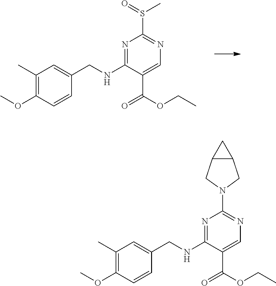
N1=C(NCC2=CC(C)=C(OC)C=C2)C(C(OCC)=O)=CN=C1S(C)=O.N1=C(NCC2=CC(C)=C(OC)C=C2)C(C(OCC)=O)=CN=C1N1CC2C(C1)C2
